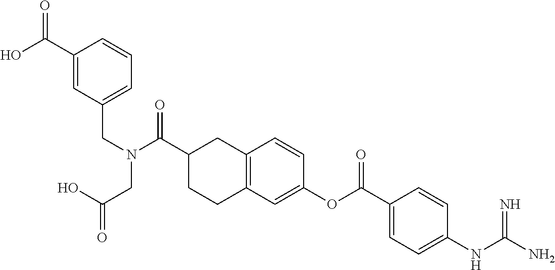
C12=C(C=C(OC(C3=CC=C(NC(N)=N)C=C3)=O)C=C1)CCC(C(N(CC1=CC=CC(C(=O)O)=C1)CC(=O)O)=O)C2
